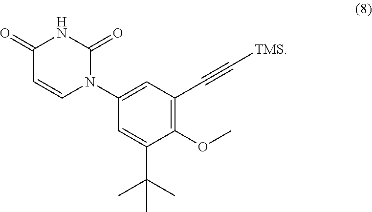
C1(OC)=C(C#C[TMS])C=C(N2C(=O)NC(=O)C=C2)C=C1C(C)(C)C
